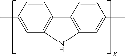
C1=CC2=C(C=C1C)NC1=C2C=CC(C)=C1
